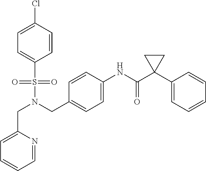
C(N(CC1=CC=C(NC(=O)C2(C3=CC=CC=C3)CC2)C=C1)S(=O)(=O)C1=CC=C(Cl)C=C1)C1=CC=CC=N1
